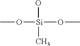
CO[Si](O)(OC)C
